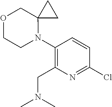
C1(Cl)=NC(CN(C)C)=C(N2C3(COCC2)CC3)C=C1
